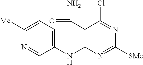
C1([Me])=CC=C(NC2=C(C(=O)N)C(Cl)=NC([SMe])=N2)C=N1
